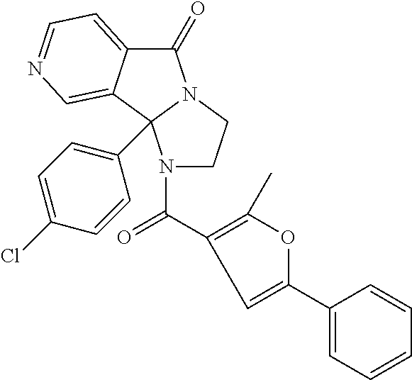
C1(=O)C2=CC=NC=C2C2(C3=CC=C(Cl)C=C3)N1CCN2C(C1=C(C)OC(C2=CC=CC=C2)=C1)=O
